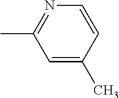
C1=C(C)C=CN=C1C
